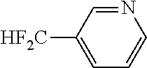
C1=C([HF2C])C=NC=C1
